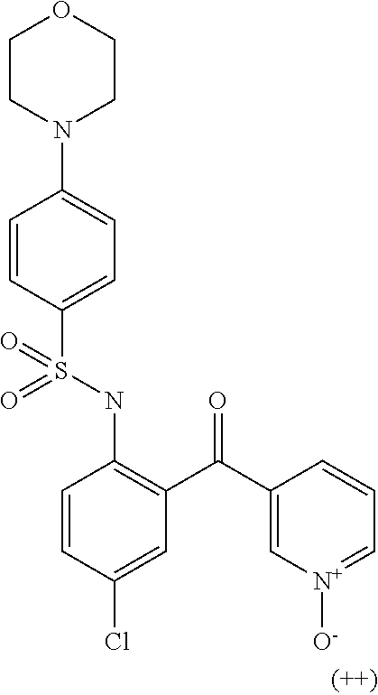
C1=CC(S(NC2=C(C(C3=C[N+]([O-])=CC=C3)=O)C=C(Cl)C=C2)(=O)=O)=CC=C1N1CCOCC1
